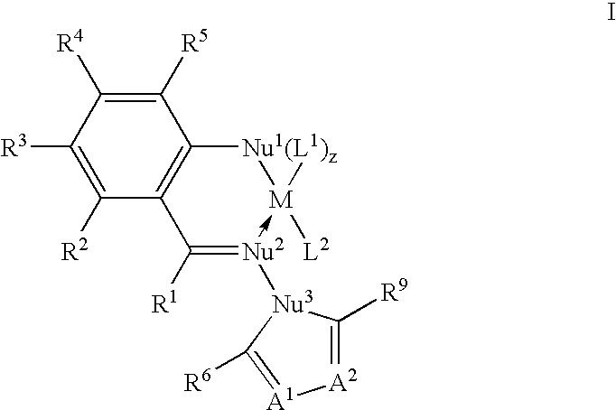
[A2]1=C([R9])[Nu3]([Nu2]2->[M]([(L1)z])([L2])[Nu1]C3=C(C([R2])=C([R3])C([R4])=C3[R5])C=2[R1])C([R6])=[A1]1
